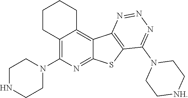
C1CC2=C(N3CCNCC3)N=C3C(=C2CC1)C1=C(S3)C(N2CC[NH]CC2)=NN=N1
